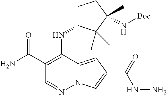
N12C(=CC(C(=O)NN)=C1)C(NC1CCC(C)(N[Boc])C1(C)C)=C(C(=O)N)C=N2
